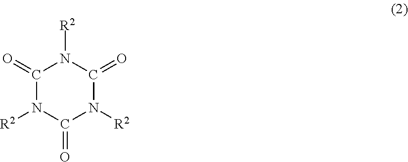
C1(=O)N([R2])C(=O)N([R2])C(=O)N1[R2]
